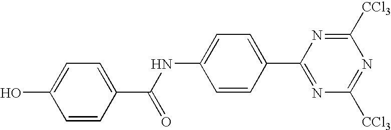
OC1=CC=C(C(NC2=CC=C(C3=NC([CCl3])=NC([CCl3])=N3)C=C2)=O)C=C1
